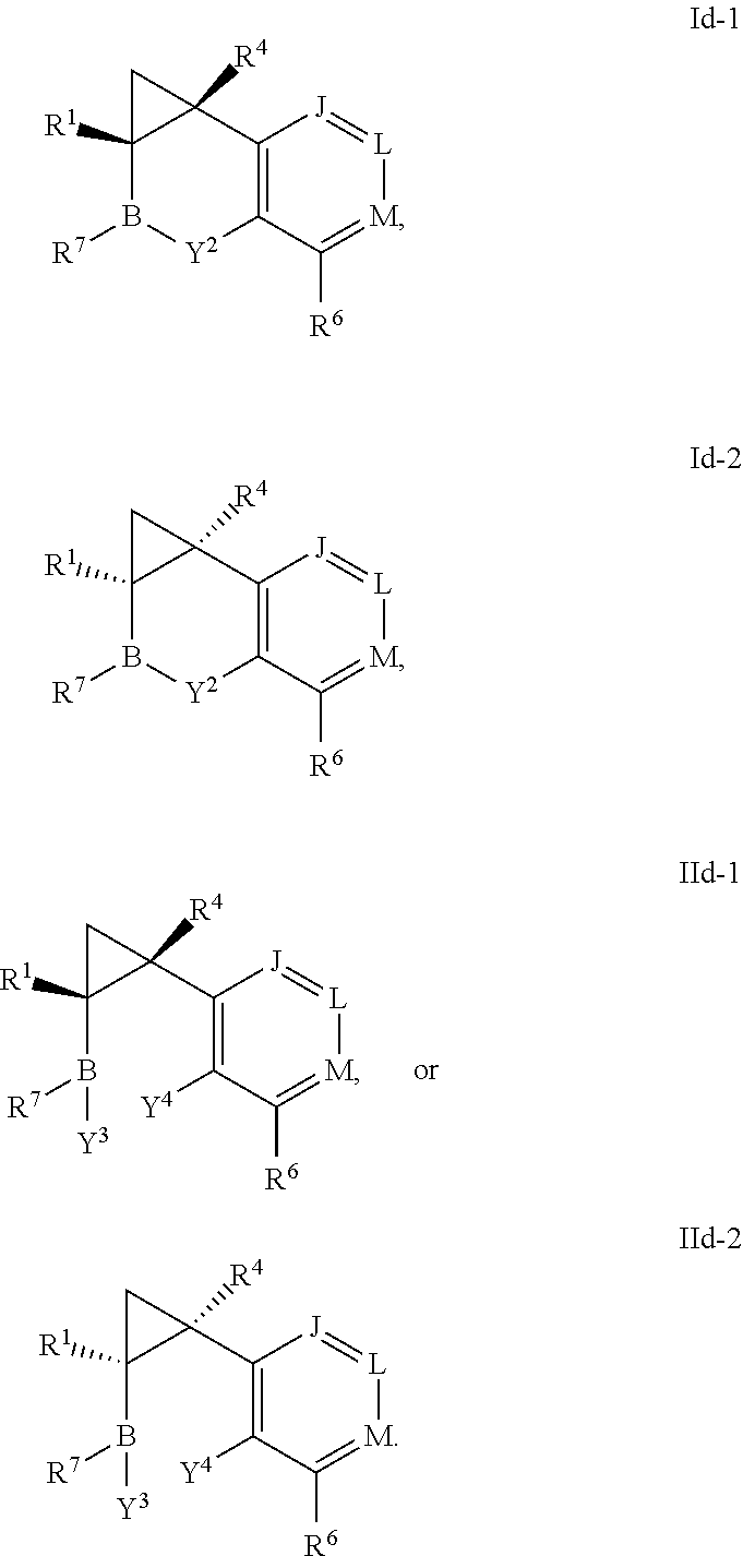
C1(C2([R4])C(B([R7])[Y3])([R1])C2)=C([Y4])C([R6])=[M][L]=[J]1.C12=C(C([R6])=[M][L]=[J]1)[Y2]B([R7])C1([R1])C2([R4])C1.C12=C(C([R6])=[M][L]=[J]1)[Y2]B([R7])C1([R1])C2([R4])C1.C1(C2([R4])C(B([R7])[Y3])([R1])C2)=C([Y4])C([R6])=[M][L]=[J]1
